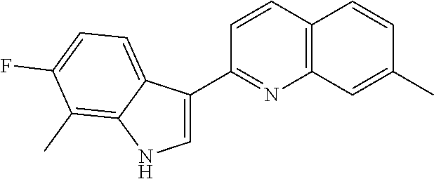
C1=CC2=C(N=C1C1=CNC3=C(C)C(F)=CC=C13)C=C(C)C=C2
